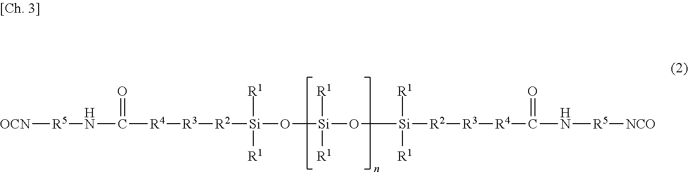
[OCN][R5]NC(=O)[R4][R3][R2][Si]([R1])([R1])O[Si]([R1])([R1])O[Si]([R1])([R1])[R2][R3][R4]C(=O)N[R5][NCO]
